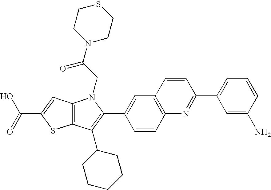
C(C1=CC2=C(S1)C(C1CCCCC1)=C(C1=CC3=C(C=C1)N=C(C1=CC=CC(N)=C1)C=C3)N2CC(N1CCSCC1)=O)(=O)O
